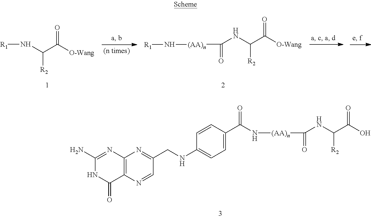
[R1]NC([R2])C(=O)[O-Wang].[(AA)n](C(NC(C([O-Wang])=O)[R2])=O)N[R1].C12=C(N=CC(CNC3=CC=C(C(=O)N[(AA)n]C(NC([R2])C(=O)O)=O)C=C3)=N1)C(=O)NC(N)=N2
